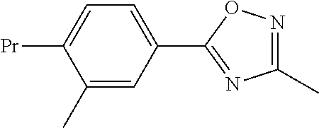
C1(C)=CC(C2=NC(C)=NO2)=CC=C1[Pr]
